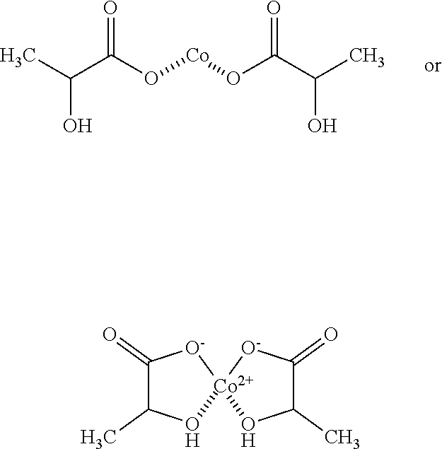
C(C(O)C)(=O)O[Co]OC(C(C)O)=O.[Co]12([O-]C(=O)C(C)O1)[O-]C(=O)C(C)O2
